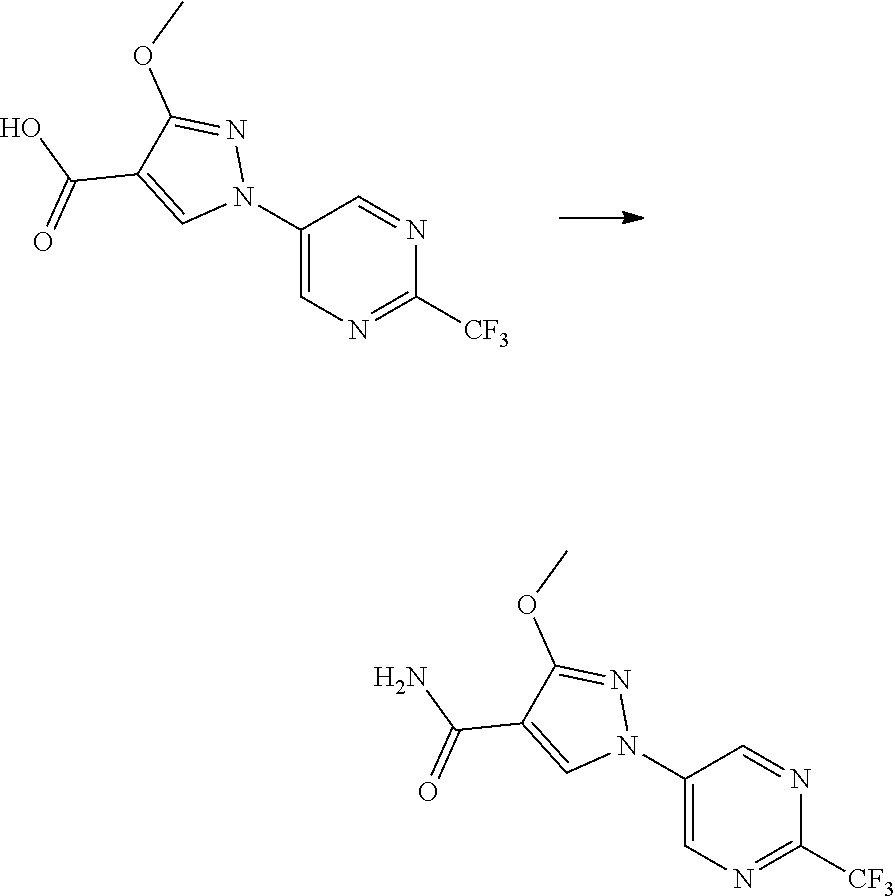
C1(N2N=C(OC)C(C(O)=O)=C2)=CN=C([CF3])N=C1.C1(N2N=C(OC)C(C(N)=O)=C2)=CN=C([CF3])N=C1
